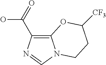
C12=C(C(=O)O)N=CN1CCC([CF3])O2
